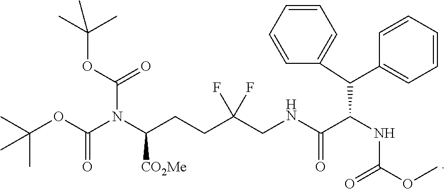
C(CCC(CNC(C(NC(OC)=O)C(C1=CC=CC=C1)C1=CC=CC=C1)=O)(F)F)(N(C(OC(C)(C)C)=O)C(=O)OC(C)(C)C)[CO2Me]
